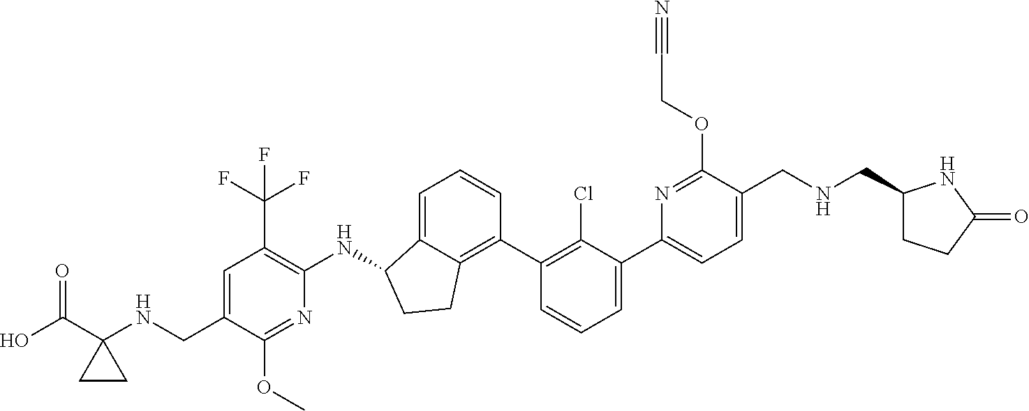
C1(C2=CC=CC(C3=C4C(=CC=C3)C(NC3=C(C(F)(F)F)C=C(CNC5(C(O)=O)CC5)C(OC)=N3)CC4)=C2Cl)=CC=C(CNCC2CCC(=O)N2)C(OCC#N)=N1
